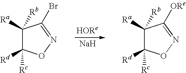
C1([Ra])([Rb])C([Rd])([Rc])ON=C1[ORe].C1([Ra])([Rb])C([Rd])([Rc])ON=C1Br.[HORe].[Na]
